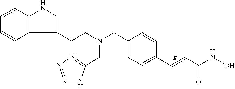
C1=CC2=C(C=C1)C(CCN(CC1=CC=C(C=CC(NO)=O)C=C1)CC1=NN=NN1)=CN2
